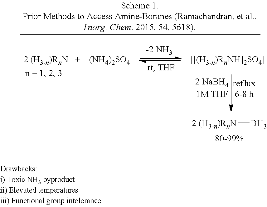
[(NH4)2SO4].[2 (H3-n)RnN]B
